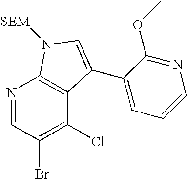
N1=CC(Br)=C(Cl)C2=C1N([SEM])C=C2C1=CC=CN=C1OC
